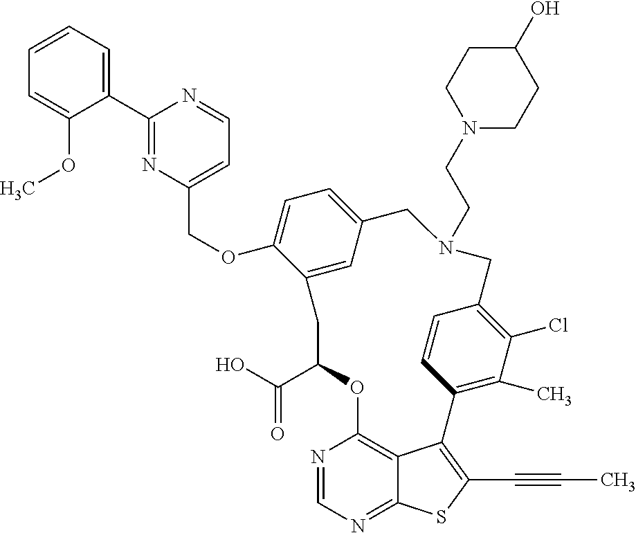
C1(C2=NC(COC3=CC=C4C=C3CC(C(O)=O)OC3=C5C(=NC=N3)SC(C#CC)=C5C3=C(C)C(Cl)=C(C=C3)CN(CCN3CCC(O)CC3)C4)=CC=N2)=CC=CC=C1OC
